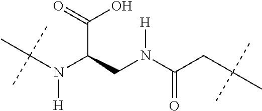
C(N(C(CN([H])C(=O)CC(C)(C)C)C(=O)O)[H])(C)(C)C
